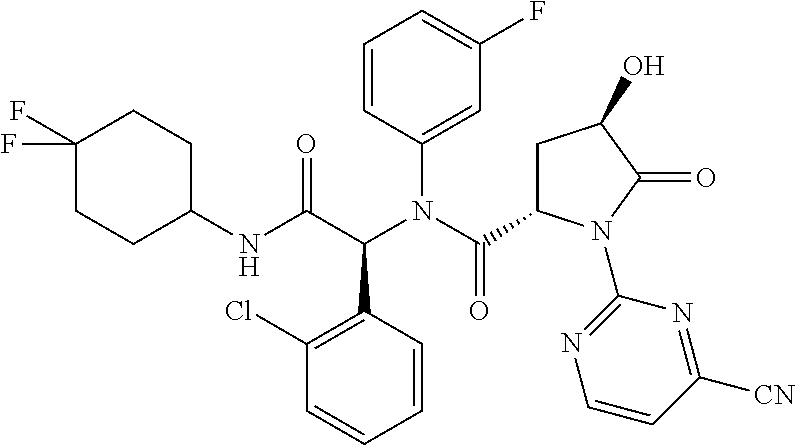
C1(Cl)=C(C(C(NC2CCC(F)(F)CC2)=O)N(C(C2CC(O)C(=O)N2C2=NC=CC([CN])=N2)=O)C2=CC(F)=CC=C2)C=CC=C1
